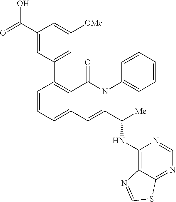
C1(C2=C3C(=CC=C2)C=C(C(NC2=C4C(=NC=N2)SC=N4)[Me])N(C2=CC=CC=C2)C3=O)=CC([OMe])=CC(C(O)=O)=C1
